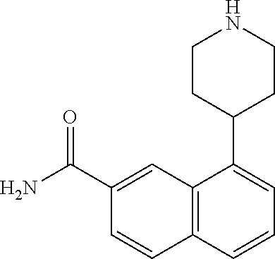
C1=C(C2CCNCC2)C2=C(C=CC(C(=O)N)=C2)C=C1
